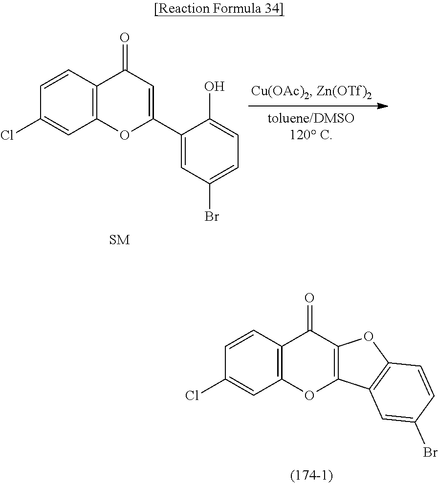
C1=CC2=C(C=C1Cl)OC(C1=CC(Br)=CC=C1O)=CC2=O.C1=CC2=C(C=C1Cl)OC1=C(C2=O)OC2=C1C=C(Br)C=C2
